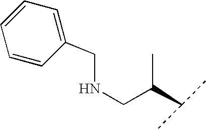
N(CC(C(C)C)C)CC1=CC=CC=C1
